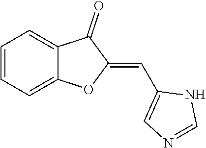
C1=CC=C2C(=C1)C(=O)C(=CC1=CN=CN1)O2
